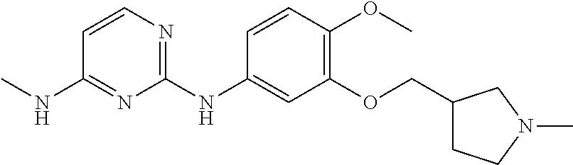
C1(NC)=NC(NC2=CC(OCC3CCN(C)C3)=C(OC)C=C2)=NC=C1
